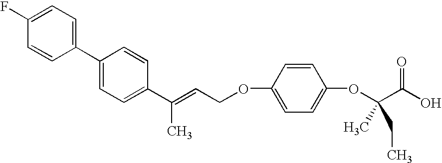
C1(F)=CC=C(C2=CC=C(C(=CCOC3=CC=C(OC(C(O)=O)(C)CC)C=C3)C)C=C2)C=C1
